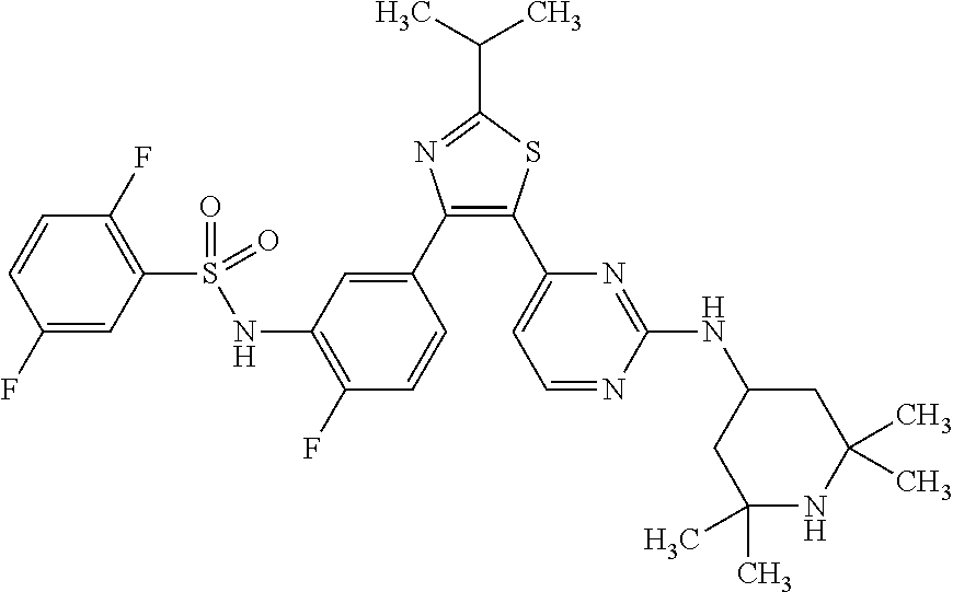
C1=CC(F)=C(S(NC2=C(F)C=CC(C3=C(C4=CC=NC(NC5CC(C)(C)NC(C)(C)C5)=N4)SC(C(C)C)=N3)=C2)(=O)=O)C=C1F
